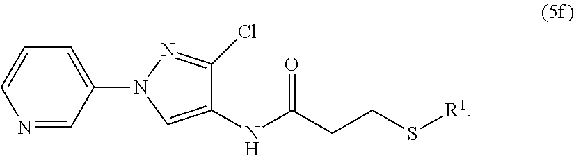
C1=CN=CC(N2C=C(NC(CCS[R1])=O)C(Cl)=N2)=C1
